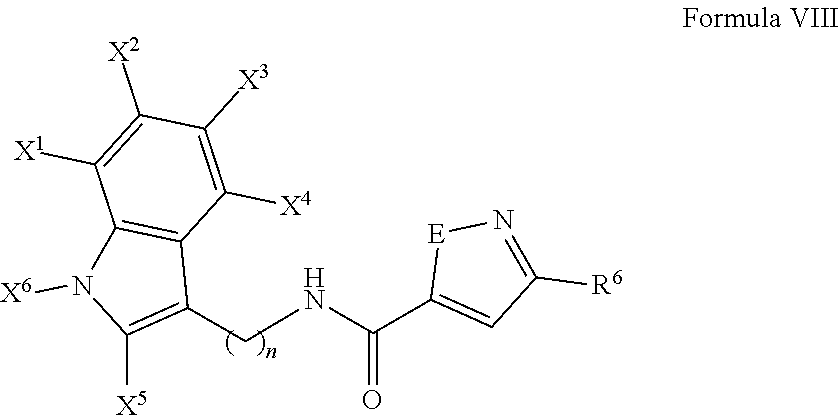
C1(C(=O)NCC2=C([X5])N([X6])C3=C2C([X4])=C([X3])C([X2])=C3[X1])=CC([R6])=N[E]1
